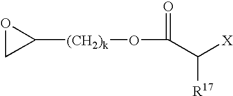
O1CC1[(CH2)k]OC(=O)C([X])[R17]
